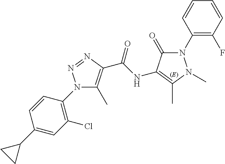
N1(C2=C(Cl)C=C(C3CC3)C=C2)C(C)=C(C(NC2=C(C)N(C)N(C3=C(F)C=CC=C3)C2=O)=O)N=N1
